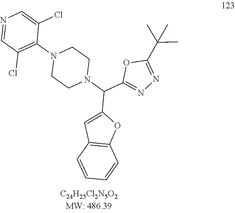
N1=CC(Cl)=C(N2CCN(C(C3=NN=C(C(C)(C)C)O3)C3=CC4=C(O3)C=CC=C4)CC2)C(Cl)=C1
